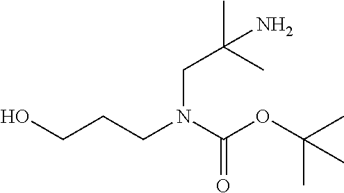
C(N(C(OC(C)(C)C)=O)CCCO)C(C)(C)N
